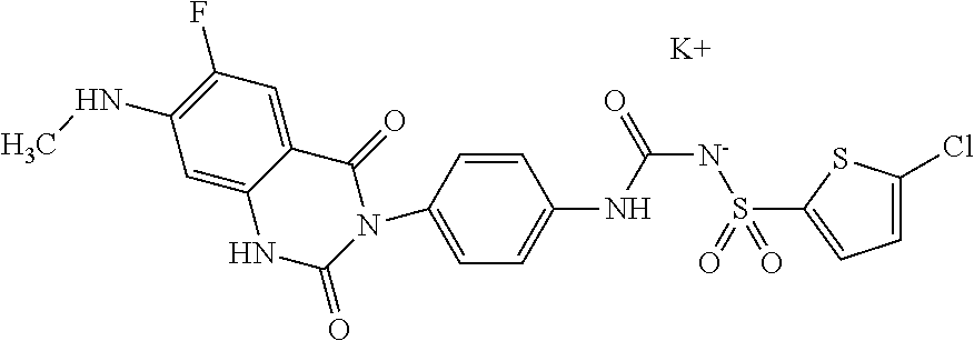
C1(NC)=C(F)C=C2C(=C1)NC(=O)N(C1=CC=C(NC([N-]S(C3=CC=C(Cl)S3)(=O)=O)=O)C=C1)C2=O.[K]
